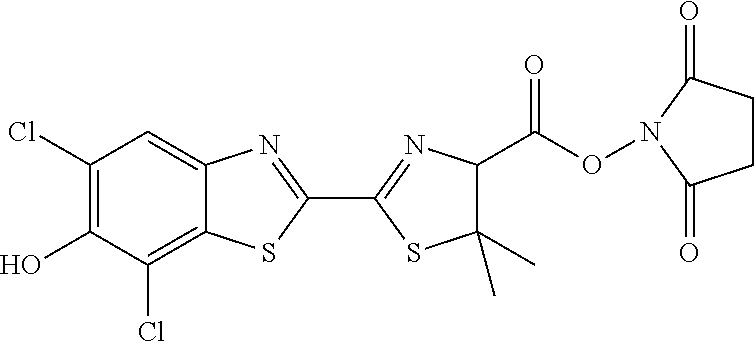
C1(Cl)=C(O)C(Cl)=C2C(=C1)N=C(C1=NC(C(ON3C(=O)CCC3=O)=O)C(C)(C)S1)S2
